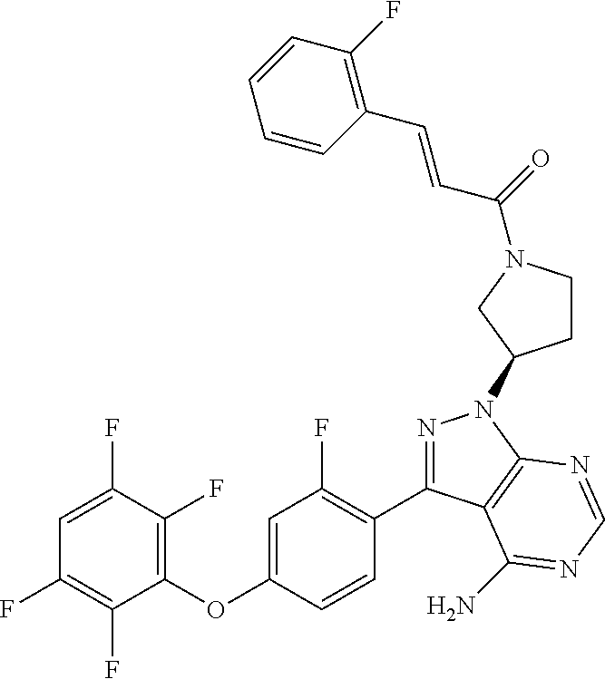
C1(OC2=CC(F)=C(C3=NN(C4CCN(C(=O)C=CC5=C(F)C=CC=C5)C4)C4=C3C(N)=NC=N4)C=C2)=C(F)C(F)=CC(F)=C1F
